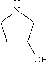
N1CCC([OH])C1
